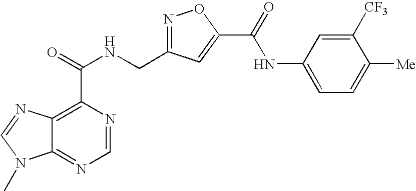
C12=NC=NC(C(=O)NCC3=NOC(C(=O)NC4=CC=C([Me])C([CF3])=C4)=C3)=C1N=CN2C
